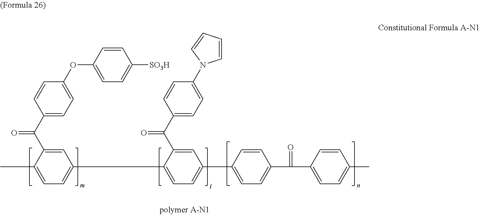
C1=C(C(C2=CC=C(OC3=CC=C([SO3H])C=C3)C=C2)=O)C(C)=CC=C1C1=CC=C(C2=CC=C(C(=O)C3=CC=C(C)C=C3)C=C2)C=C1C(C1=CC=C(N2C=CC=C2)C=C1)=O
